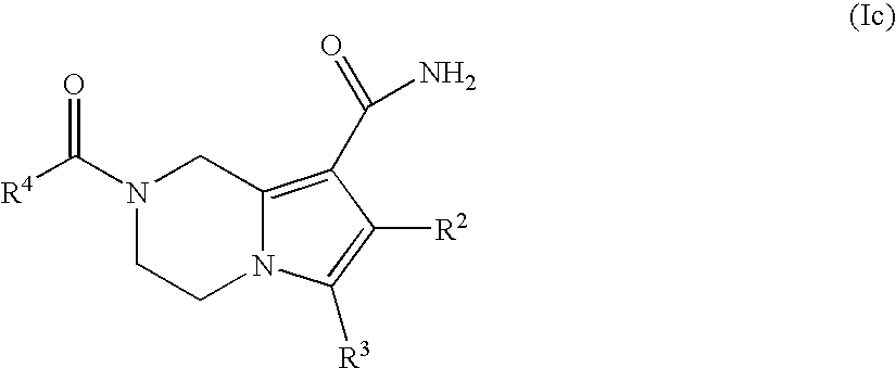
N1(C([R4])=O)CCN2C(=C(C(=O)N)C([R2])=C2[R3])C1
